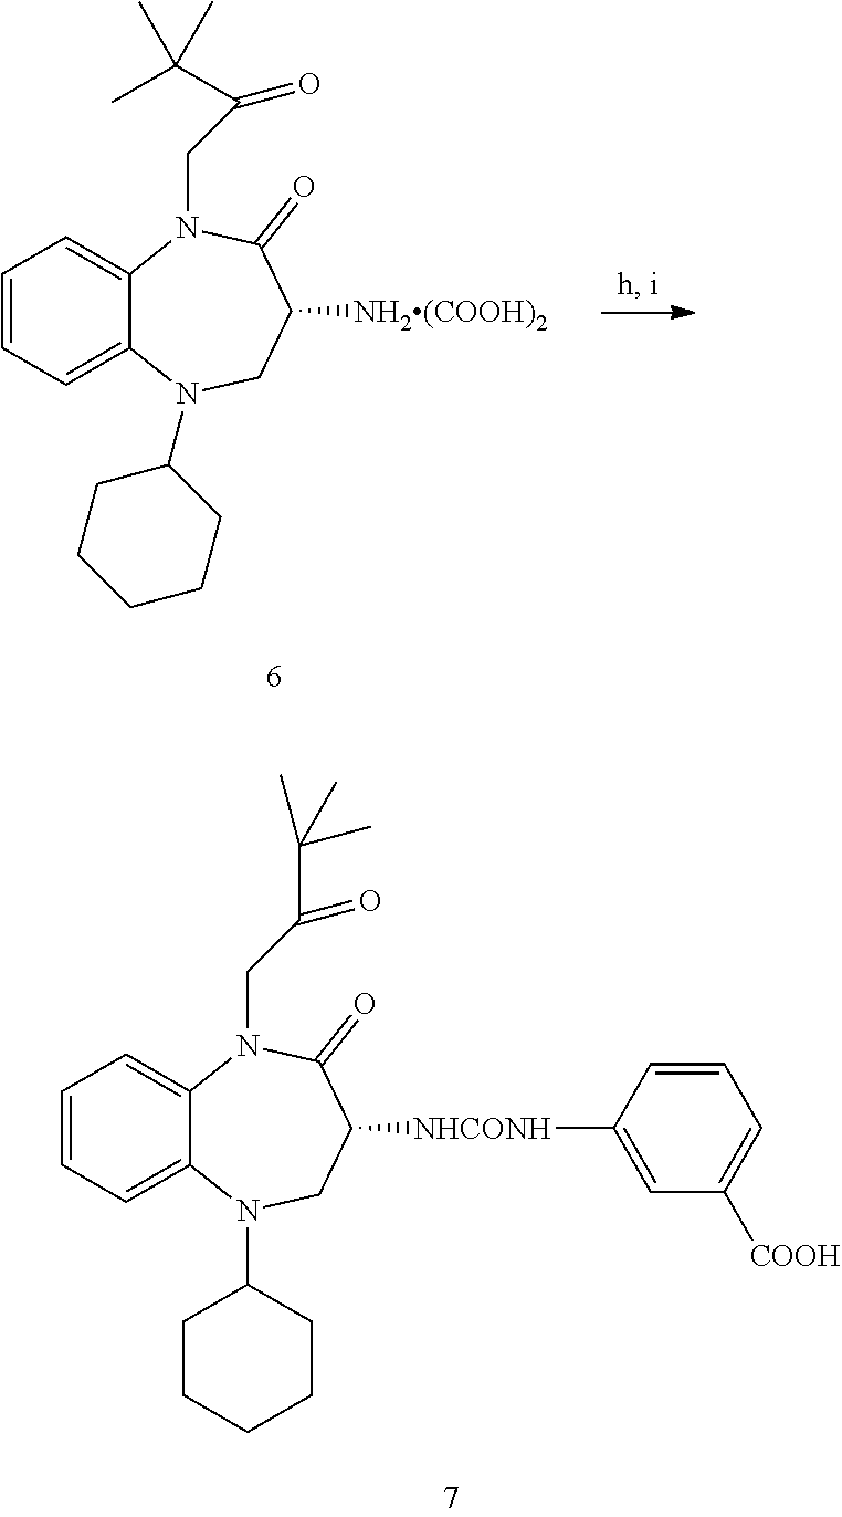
C1=CC=C2C(=C1)N(CC(=O)C(C)(C)C)C(=O)C([NHCONH]C1=CC([COOH])=CC=C1)CN2C1CCCCC1.C1=CC=C2C(=C1)N(CC(C(C)(C)C)=O)C(=O)C([NH2(COOH)2])CN2C1CCCCC1
